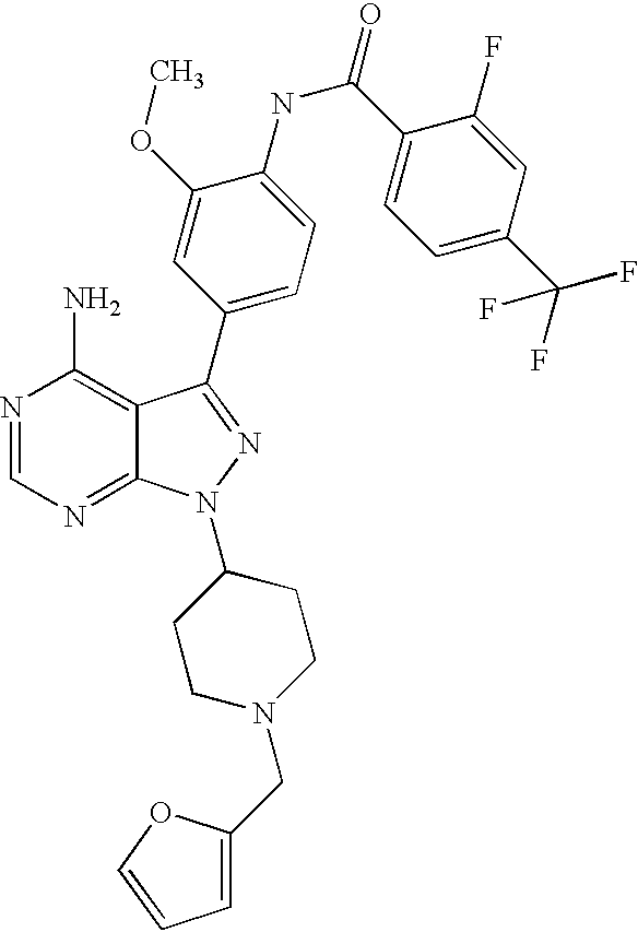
N1=CN=C2C(=C1N)C(C1=CC=C(NC(C3=CC=C(C(F)(F)F)C=C3F)=O)C(OC)=C1)=NN2C1CCN(CC2=CC=CO2)CC1
